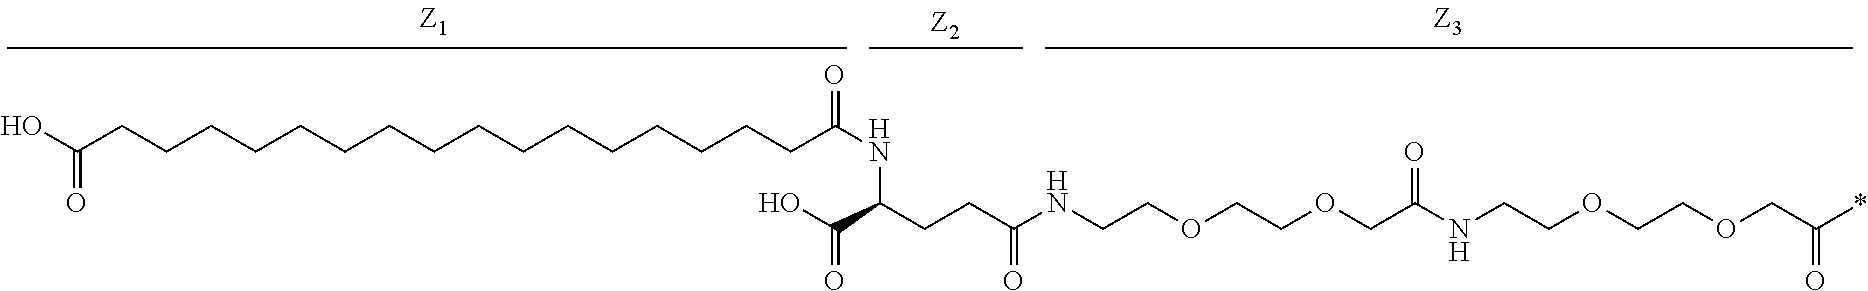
OC(CCCCCCCCCCCCCCCCC(NC(CCC(NCCOCCOCC(NCCOCCOCC(*)=O)=O)=O)C(O)=O)=O)=O
